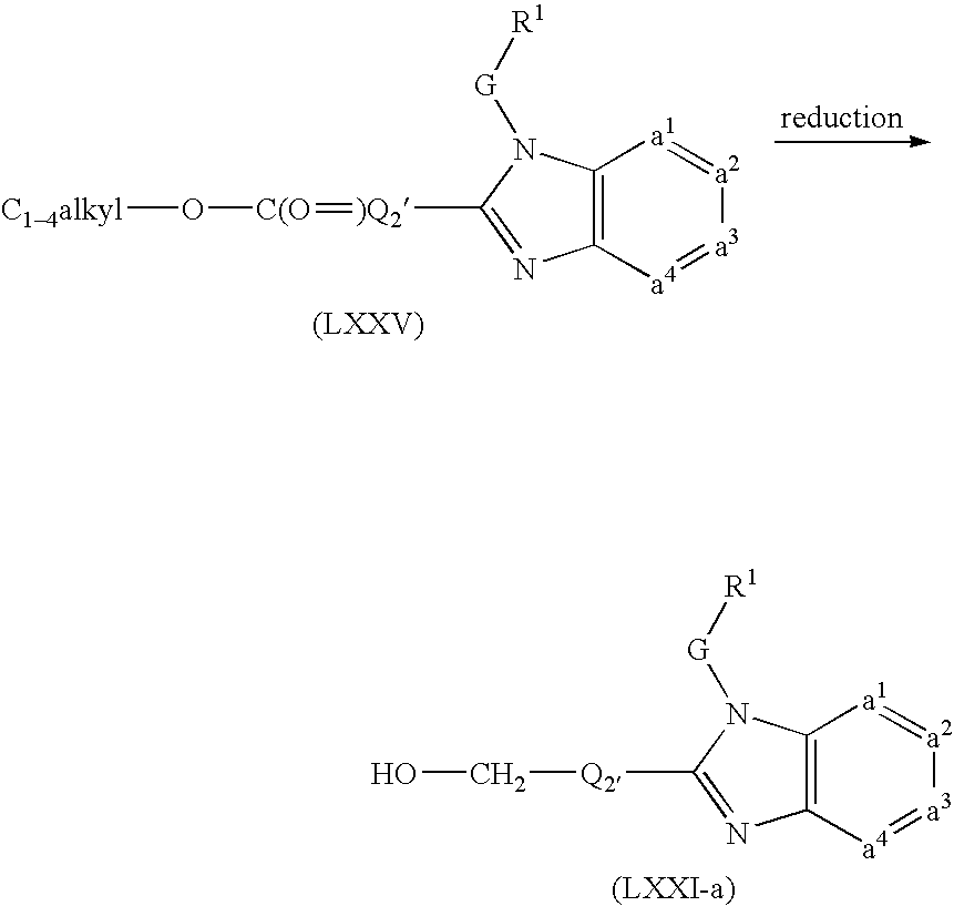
[(LXXI-a)].C12=C([a4]=[a3][a2]=[a1]1)N=C([Q2]CO)N2[G][R1].C12=C([a4]=[a3][a2]=[a1]1)N=C([)Q2]=[C(O]O[C14alkyl])N2[G][R1].[(LXXV)]
